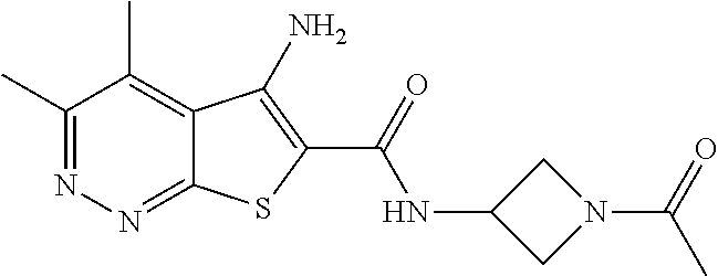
C1(C)=NN=C2C(=C1C)C(N)=C(C(=O)NC1CN(C(=O)C)C1)S2
